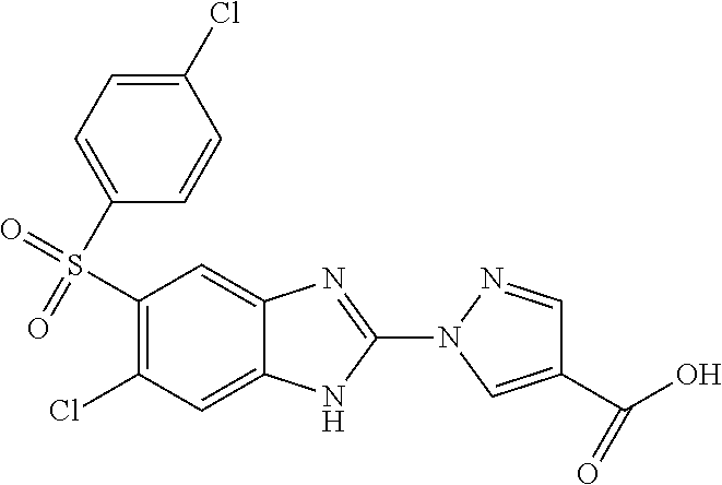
C1(S(=O)(C2=CC=C(Cl)C=C2)=O)=C(Cl)C=C2C(=C1)N=C(N1C=C(C(O)=O)C=N1)N2
